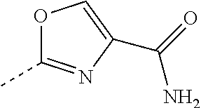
O1C(C)=NC(C(=O)N)=C1
